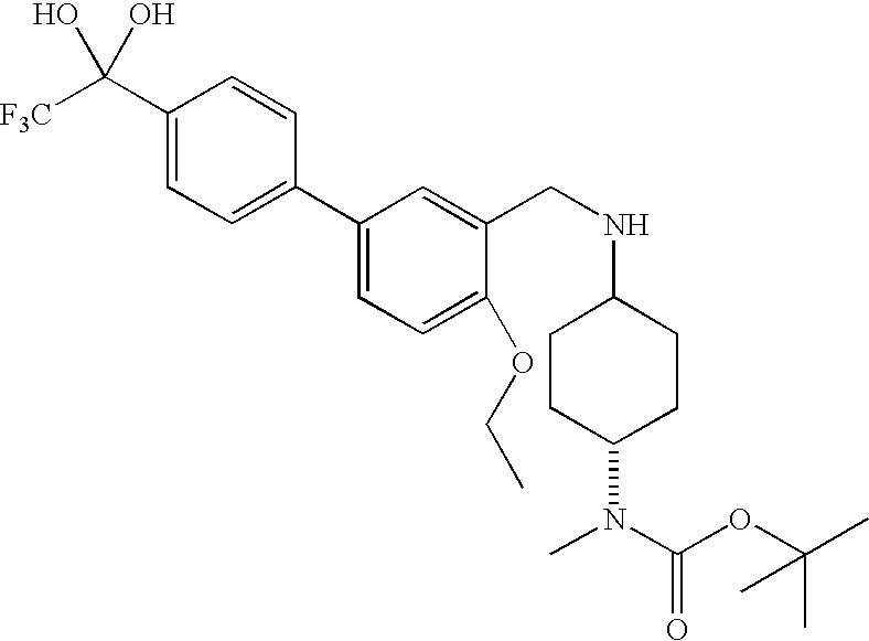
C1CC(N(C)C(OC(C)(C)C)=O)CCC1NCC1=CC(C2=CC=C(C([F3C])(O)O)C=C2)=CC=C1OCC
